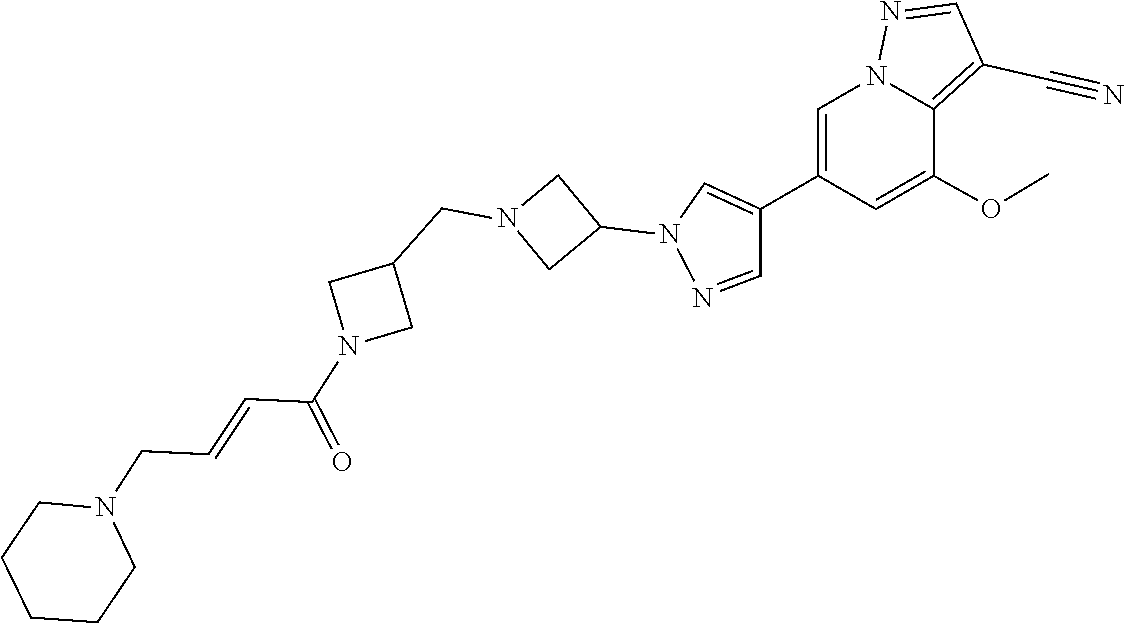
N1(CC=CC(N2CC(CN3CC(N4C=C(C5=CN6C(=C(C#N)C=N6)C(OC)=C5)C=N4)C3)C2)=O)CCCCC1
